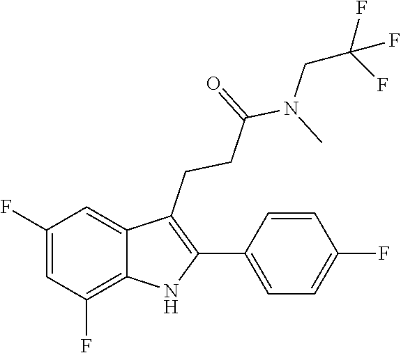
C(N(C(CCC1=C(C2=CC=C(F)C=C2)NC2=C(F)C=C(F)C=C12)=O)C)C(F)(F)F
